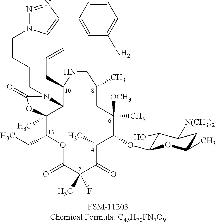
C12C(C)(C(CC)OC(=O)C(C)(F)C(=O)C(C)C(OC3C(O)C([N(CH3)2])CC(C)O3)C([OCH3])(C)CC(C)CNC1CC=C)OC(=O)N2CCCCN1N=NC(C2=CC(N)=CC=C2)=C1
